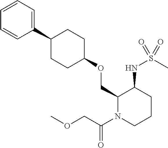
C1(COC2CCC(C3=CC=CC=C3)CC2)N(C(COC)=O)CCCC1NS(C)(=O)=O
